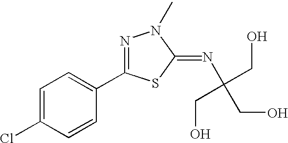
C1=C(Cl)C=CC(C2=NN(C)C(=NC(CO)(CO)CO)S2)=C1
